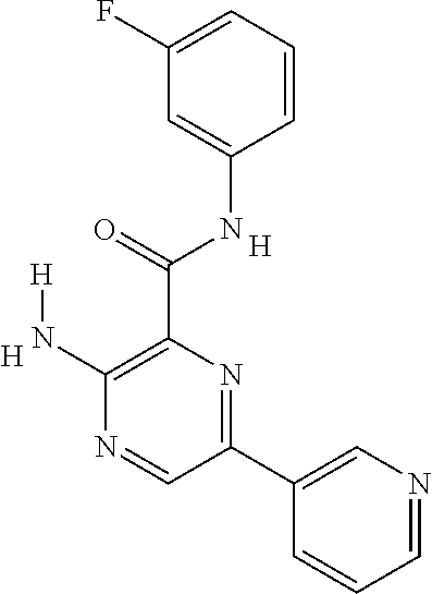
C1(N[H])=C(C(NC2=CC(F)=CC=C2)=O)N=C(C2=CN=CC=C2)C=N1.[H].[H]
